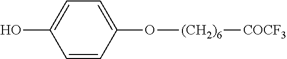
C1=CC(O[(CH2)6][COCF3])=CC=C1O
